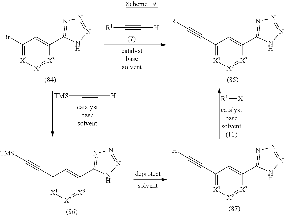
[R1]C#C[H].[R1][X].C1(Br)=[X1][X2]=[X3]C(C2=NN=NN2)=C1.C1(C#C[R1])=[X1][X2]=[X3]C(C2=NN=NN2)=C1.C1(C#C[H])=[X1][X2]=[X3]C(C2=NN=NN2)=C1.C1(C#C[TMS])=[X1][X2]=[X3]C(C2=NN=NN2)=C1.[TMS]C#C[H]
